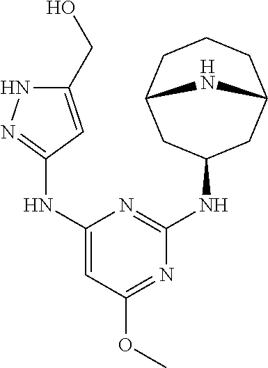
N(C1=NC(NC2=NNC(CO)=C2)=CC(OC)=N1)C1CC2CCCC(C1)N2
